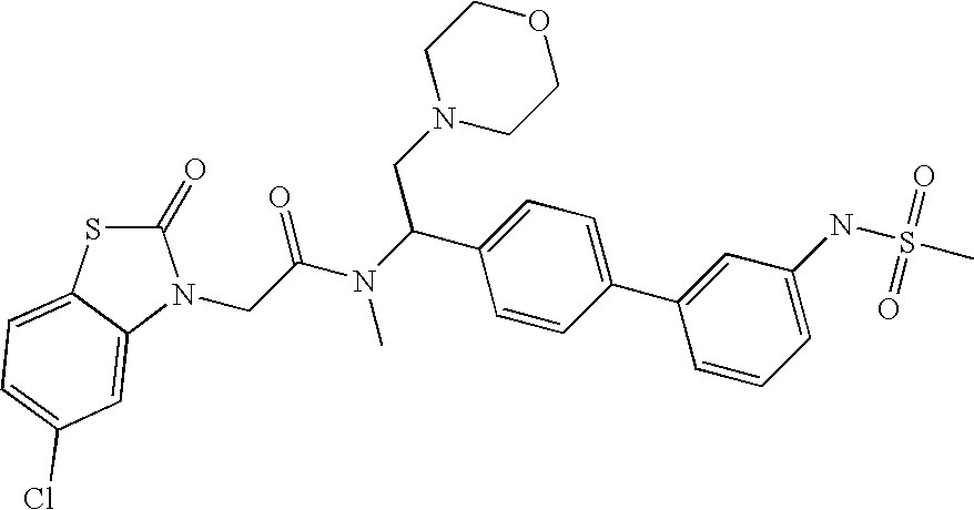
C1(=O)SC2=CC=C(Cl)C=C2N1CC(=O)N(C)C(CN1CCOCC1)C1=CC=C(C2=CC(NS(C)(=O)=O)=CC=C2)C=C1
